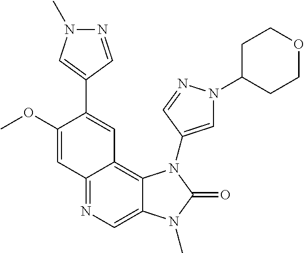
C12=NC=C3C(=C1C=C(C1=CN(C)N=C1)C(OC)=C2)N(C1=CN(C2CCOCC2)N=C1)C(=O)N3C
